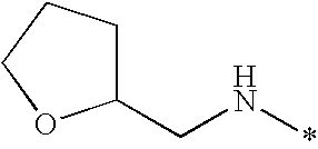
C(N*)C1CCCO1
